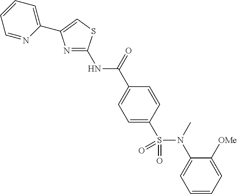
N1=C(NC(C2=CC=C(S(N(C3=CC=CC=C3[OMe])C)(=O)=O)C=C2)=O)SC=C1C1=CC=CC=N1
